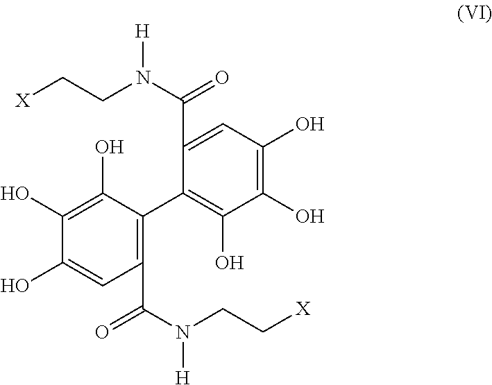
C1(C(N(CC[X])[H])=O)=CC(O)=C(O)C(O)=C1C1=C(C(N(CC[X])[H])=O)C=C(O)C(O)=C1O
